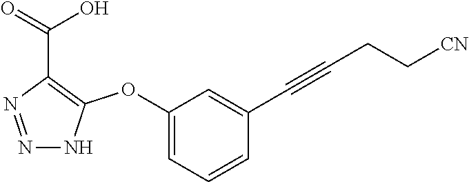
N1=NC(C(=O)O)=C(OC2=CC=CC(C#CCC[CN])=C2)N1
